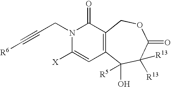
N1(CC#C[R6])C([X])=CC2=C(C1=O)COC(=O)C([R13])([R13])C2(O)[R5]
